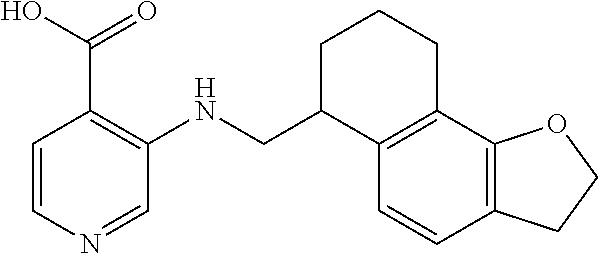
C1=CN=CC(NCC2C3=C(CCC2)C2=C(C=C3)CCO2)=C1C(O)=O
